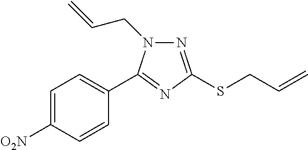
N1=C(SCC=C)N=C(C2=CC=C([O2N])C=C2)N1CC=C
